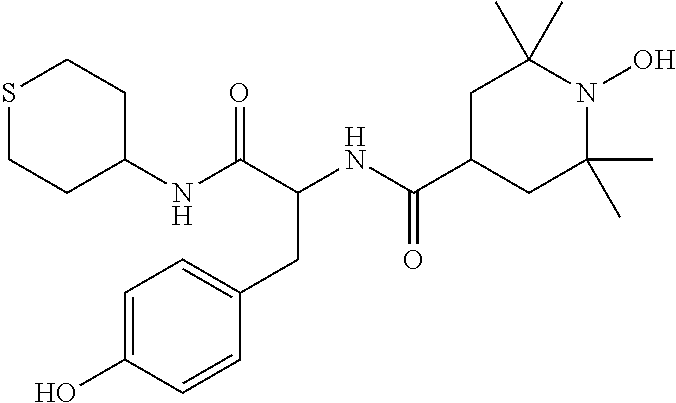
C(NC(C1CC(C)(C)N(O)C(C)(C)C1)=O)(C(NC1CCSCC1)=O)CC1=CC=C(O)C=C1
